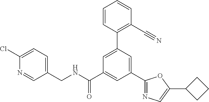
C(NC(C1=CC(C2=NC=C(C3CCC3)O2)=CC(C2=C(C#N)C=CC=C2)=C1)=O)C1=CC=C(Cl)N=C1
